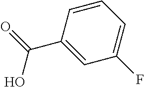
C1=CC(C(=O)O)=CC(F)=C1
